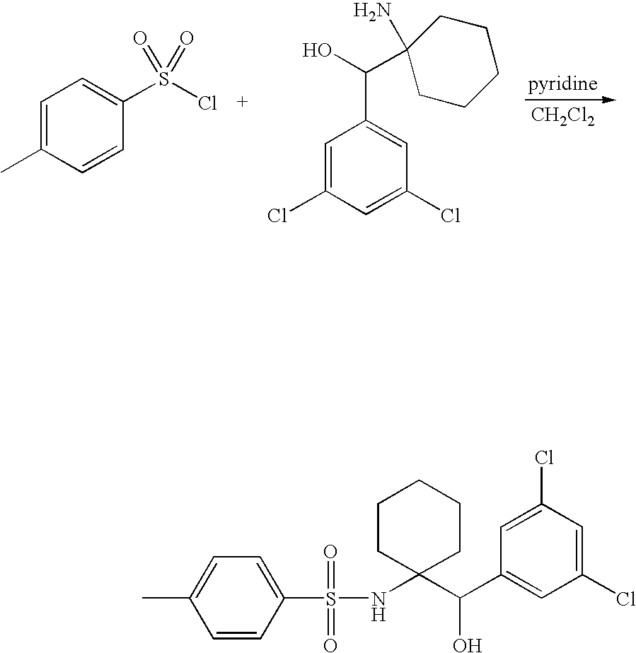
C1=C(Cl)C=C(Cl)C=C1C(O)C1(N)CCCCC1.C1=C(C)C=CC(S(Cl)(=O)=O)=C1.[CH2Cl2].C1(S(=O)(NC2(C(C3=CC(Cl)=CC(Cl)=C3)O)CCCCC2)=O)=CC=C(C)C=C1
